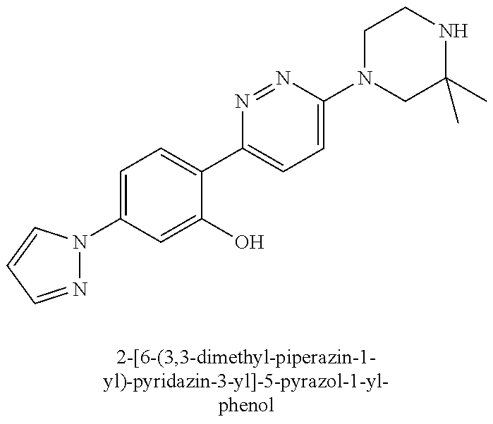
C1(N2N=CC=C2)=CC=C(C2=CC=C(N3CC(C)(C)NCC3)N=N2)C(O)=C1
